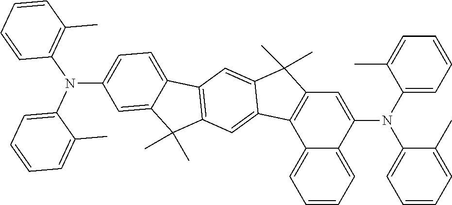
C12=CC=CC=C1C(N(C1=CC=CC=C1C)C1=CC=CC=C1C)=CC1=C2C2=CC3=C(C=C2C1(C)C)C1=CC=C(N(C2=CC=CC=C2C)C2=C(C)C=CC=C2)C=C1C3(C)C
